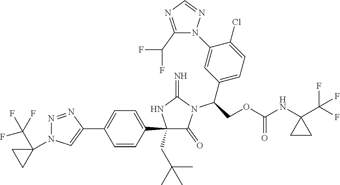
C1(C2=CC=C(C3=CN(C4(C(F)(F)F)CC4)N=N3)C=C2)(CC(C)(C)C)C(=O)N(C(C2=CC=C(Cl)C(N3C(C(F)F)=NC=N3)=C2)COC(NC2(C(F)(F)F)CC2)=O)C(=N)N1
